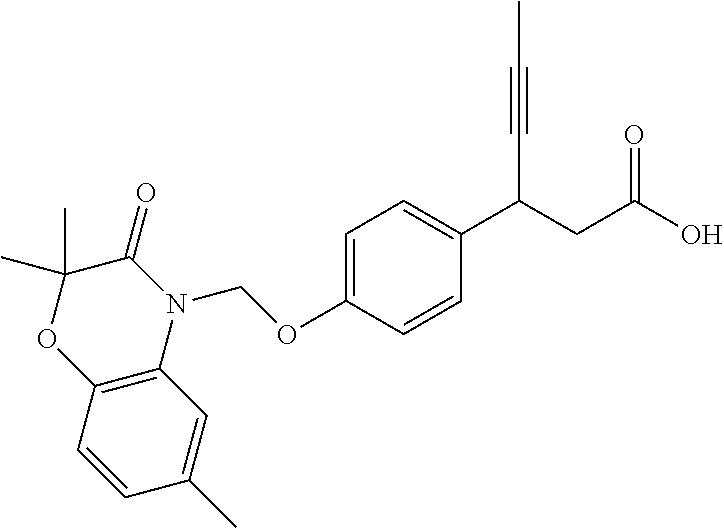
C1=C(OCN2C3=C(OC(C)(C)C2=O)C=CC(C)=C3)C=CC(C(CC(O)=O)C#CC)=C1
